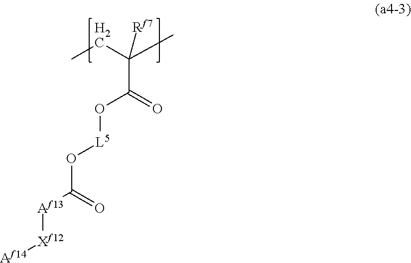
CCC(C)(C(=O)O[L5]OC([Af13][Xf12][Af14])=O)[Rf7]
